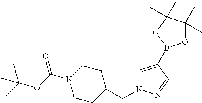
C1=C(B2OC(C)(C)C(C)(C)O2)C=NN1CC1CCN(C(OC(C)(C)C)=O)CC1
